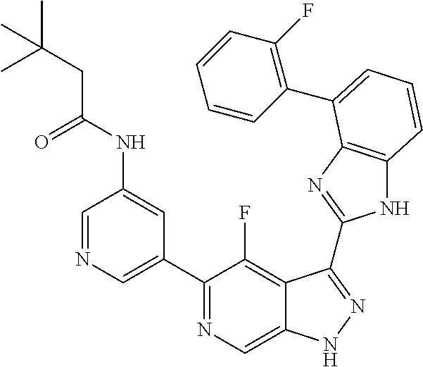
C1=NC=C(C2=NC=C3C(=C2F)C(C2=NC4=C(N2)C=CC=C4C2=C(F)C=CC=C2)=NN3)C=C1NC(CC(C)(C)C)=O
